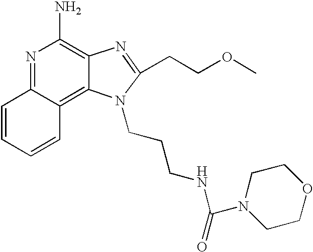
C1=CC=CC2=C3C(=C(N)N=C12)N=C(CCOC)N3CCCNC(N1CCOCC1)=O
